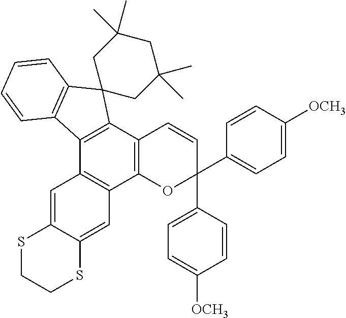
C12=C(C3=C(C4=C1C=C1C(=C4)SCCS1)C1=C(C=CC=C1)C31CC(C)(C)CC(C)(C)C1)C=CC(C1=CC=C([OCH3])C=C1)(C1=CC=C([OCH3])C=C1)O2
